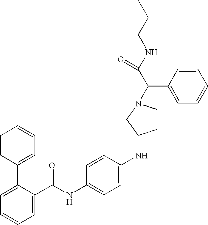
C1=C(C(NC2=CC=C(NC3CCN(C(C(NCCC)=O)C4=CC=CC=C4)C3)C=C2)=O)C(C2=CC=CC=C2)=CC=C1
